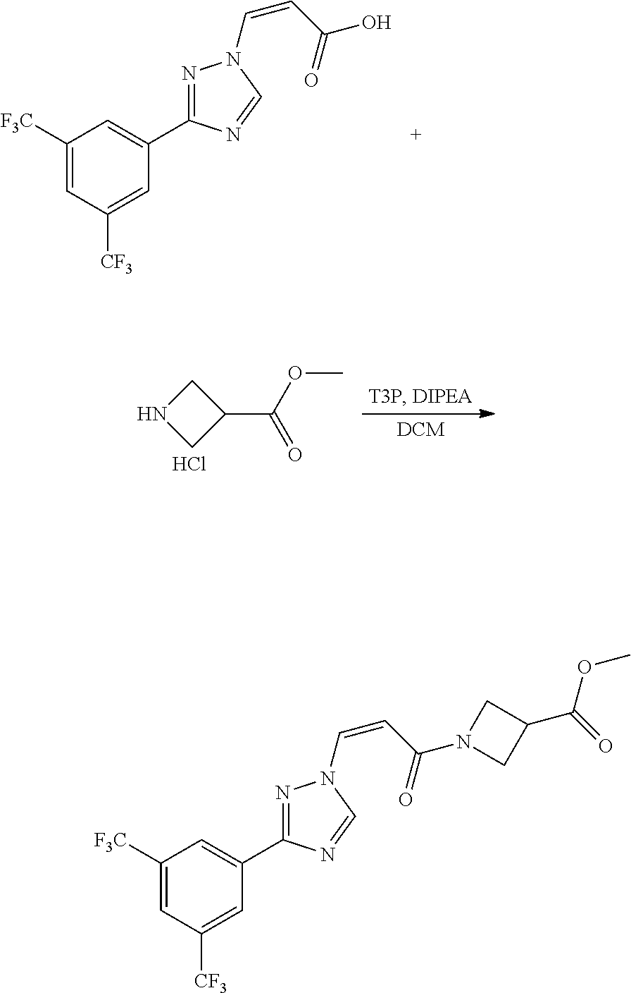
C1([F3C])=CC([CF3])=CC(C2=NN(C=CC(=O)O)C=N2)=C1.N1CC(C(=O)OC)C1.Cl.C1([F3C])=CC([CF3])=CC(C2=NN(C=CC(=O)N3CC(C(OC)=O)C3)C=N2)=C1
